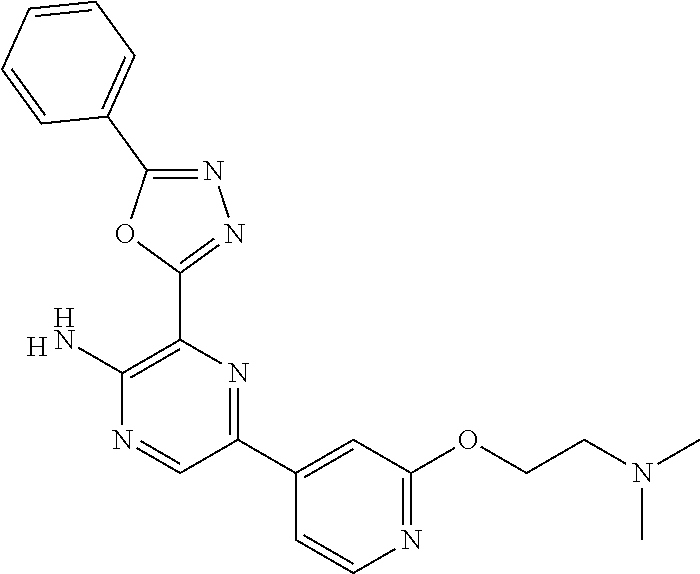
[H].C1(C2=CC(OCCN(C)C)=NC=C2)=NC(C2=NN=C(C3=CC=CC=C3)O2)=C(N)N=C1
